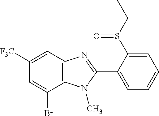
C12=C(C=C([F3C])C=C1Br)N=C(C1=CC=CC=C1S(CC)=O)N2C
